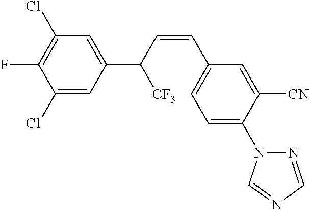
C1(Cl)=CC(C(C=CC2=CC=C(N3N=CN=C3)C([CN])=C2)[CF3])=CC(Cl)=C1F
